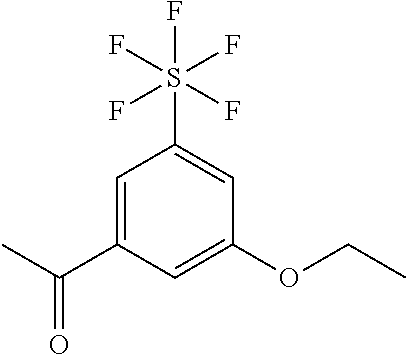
C1=C(C(C)=O)C=C(OCC)C=C1S(F)(F)(F)(F)F
